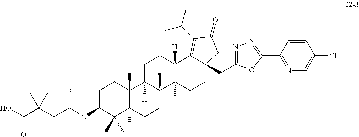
O=C(O)C(CC(OC1C(C)(C)C2([H])C(C)(CC1)C1([H])C(C)(CC2)C2(C)C([H])(CC1)C1=C(C(C)C)C(=O)CC1(CC1=NN=C(C3=NC=C(Cl)C=C3)O1)CC2)=O)(C)C
